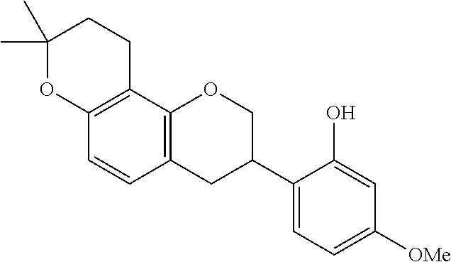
C1(C)(C)OC2=C(CC1)C1=C(C=C2)CC(C2=CC=C([OMe])C=C2O)CO1
